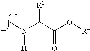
N(C)(C(C(O[R4])=O)[R1])[H]
